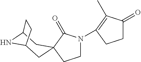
C1N(C2=C(C)C(=O)CC2)C(=O)C2(C1)CC1NC(C2)CC1
